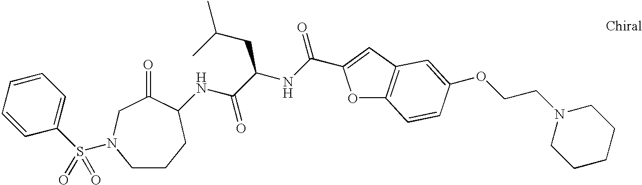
C1=CC(S(=O)(=O)N2CCCC(NC(C(NC(=O)C3=CC4=C(O3)C=CC(OCCN3CCCCC3)=C4)CC(C)C)=O)C(=O)C2)=CC=C1
